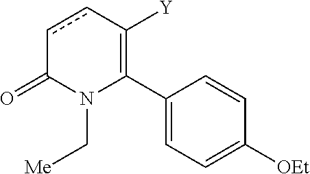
C1(C2=C([Y])ccC(=O)N2C[Me])=CC=C([OEt])C=C1
